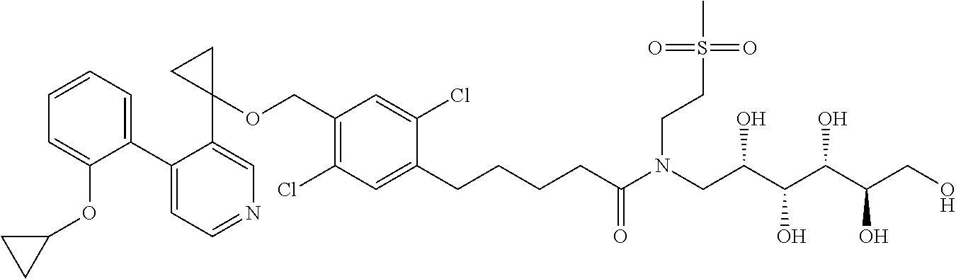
C1(C2=CC=CC=C2OC2CC2)=CC=NC=C1C1(OCC2=C(Cl)C=C(CCCCC(=O)N(CC(C(O)C(O)C(O)CO)O)CCS(=O)(C)=O)C(Cl)=C2)CC1
